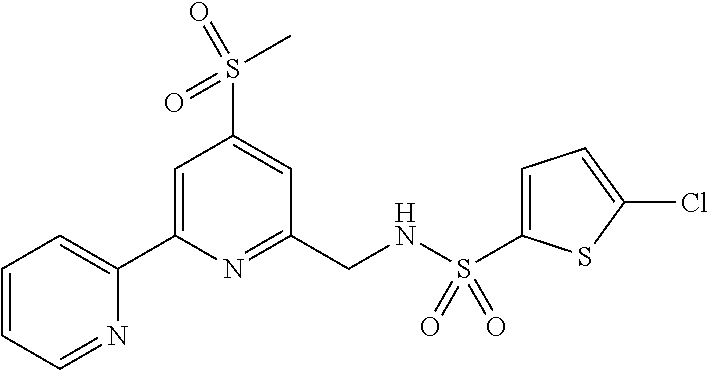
C1=CC=NC(C2=CC(S(C)(=O)=O)=CC(CNS(=O)(=O)C3=CC=C(Cl)S3)=N2)=C1
